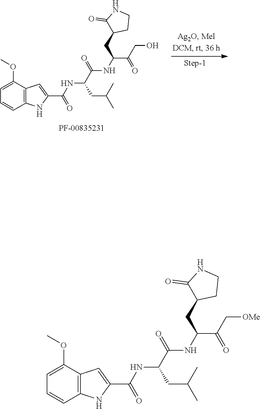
C12=C(C(OC)=CC=C1)C=C(C(NC(C(=O)NC(CC1C(=O)NCC1)C(CO)=O)CC(C)C)=O)N2.C12=C(C(OC)=CC=C1)C=C(C(NC(C(=O)NC(CC1C(=O)NCC1)C(C[OMe])=O)CC(C)C)=O)N2
